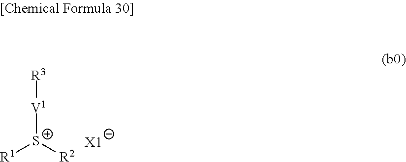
[R3][V1][S+]([R1])[R2].[X1]
